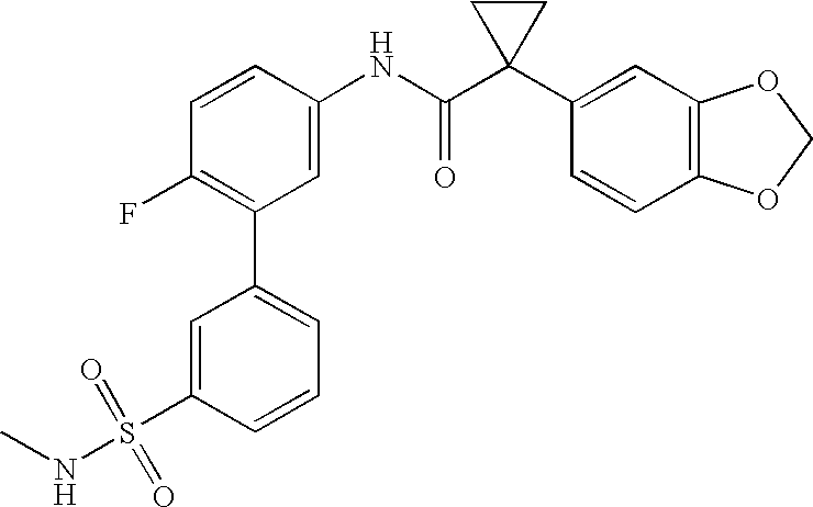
C1(NC(C2(C3=CC4=C(C=C3)OCO4)CC2)=O)=CC(C2=CC=CC(S(NC)(=O)=O)=C2)=C(F)C=C1
